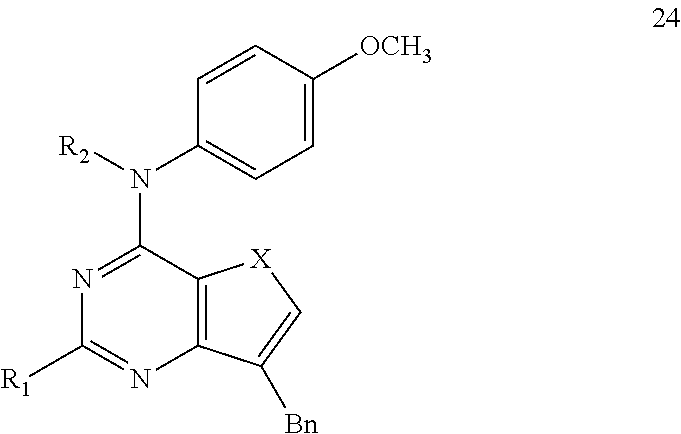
C1(N([R2])C2=CC=C([OCH3])C=C2)=NC([R1])=NC2=C1[X]C=C2[Bn]
